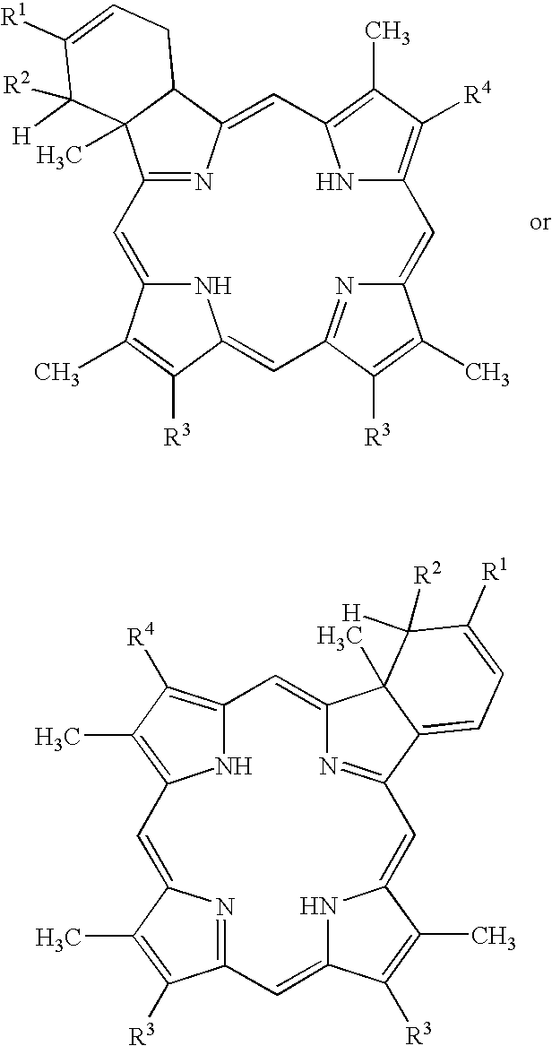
C12=NC(=CC3=C(C)C([R4])=C(N3)C=C3N=C(C=C4NC(=C1)C(C)=C4[R3])C([R3])=C3C)C1C2(C)C([H])([R2])C([R1])=CC1.C12=NC(=CC3=C(C)C([R4])=C(N3)C=C3N=C(C=C4NC(=C1)C([R3])=C4C)C1=CC=C([R1])C([R2])([H])C13C)C(C)=C2[R3]
